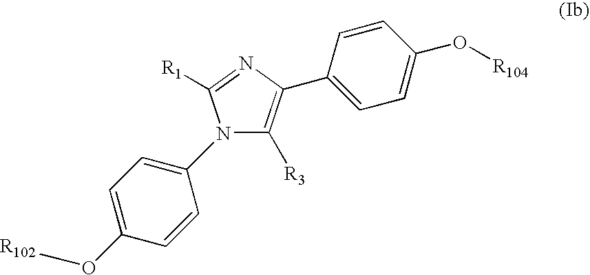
C1=C(N2C([R3])=C(C3=CC=C(O[R104])C=C3)N=C2[R1])C=CC(O[R102])=C1
